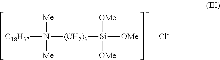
N([C18H37])([(CH2)3][Si]([OMe])([OMe])[OMe])([Me])[Me].[Cl-]
